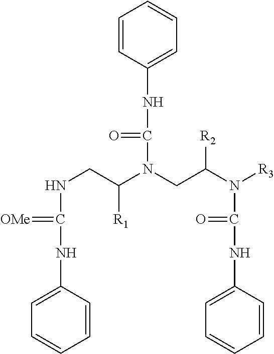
C1=C(NC(NCC(N(CC(N([R3])C(NC2=CC=CC=C2)=O)[R2])C(NC2=CC=CC=C2)=O)[R1])=[OMe])C=CC=C1
